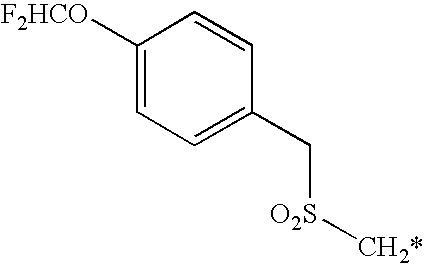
C1([F2HCO])=CC=C(C[O2S][CH2*])C=C1
